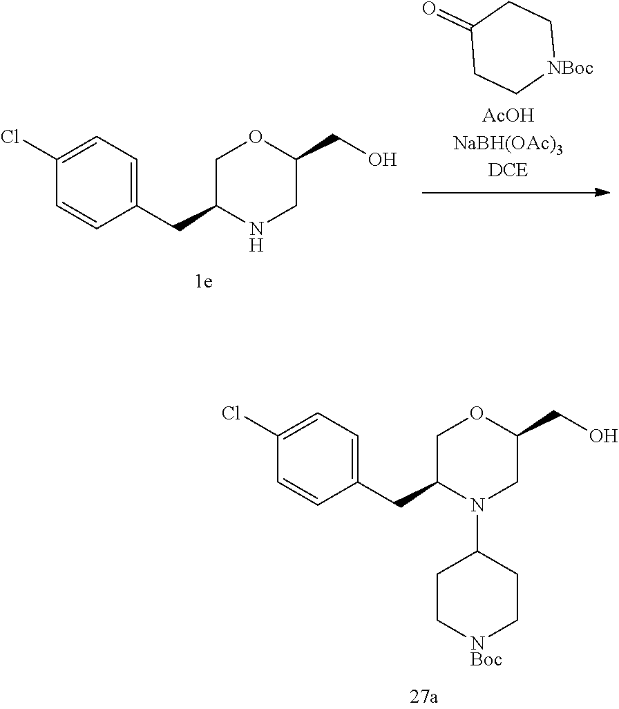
C1=C(Cl)C=CC(CC2N(C3CC[NBoc]CC3)CC(CO)OC2)=C1.C1=C(Cl)C=CC(CC2NCC(CO)OC2)=C1.C1(=O)CC[NBoc]CC1
